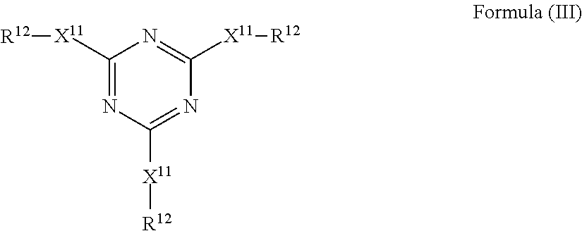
C1([X11][R12])=NC([X11][R12])=NC([X11][R12])=N1
